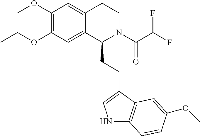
C1(OC)=C(OCC)C=C2C(=C1)CCN(C(C(F)F)=O)C2CCC1=CNC2=C1C=C(OC)C=C2
